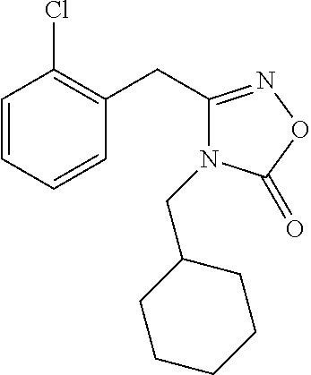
C1=CC=CC(CC2=NOC(=O)N2CC2CCCCC2)=C1Cl
